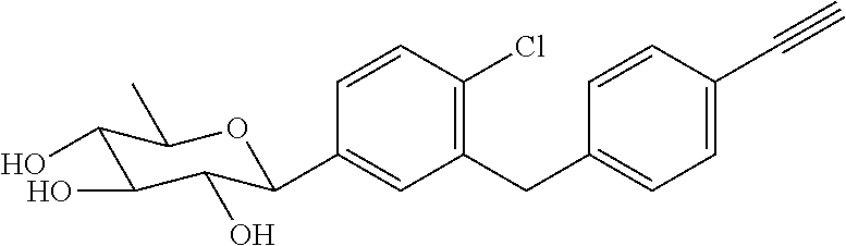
C1=CC(Cl)=C(CC2=CC=C(C#C)C=C2)C=C1C1C(O)C(O)C(O)C(C)O1
